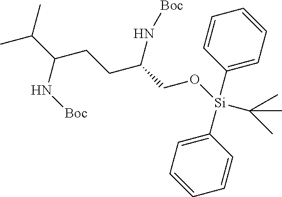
CC(C(CCC(CO[Si](C1=CC=CC=C1)(C1=CC=CC=C1)C(C)(C)C)N[Boc])N[Boc])C
